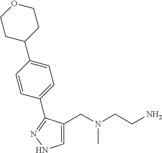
C1=C(CN(CCN)C)C(C2=CC=C(C3CCOCC3)C=C2)=NN1
